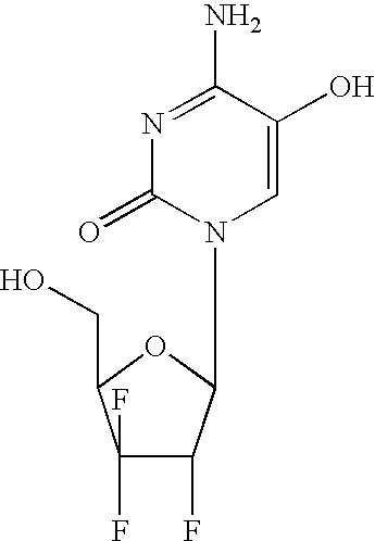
C1(F)(F)C(F)C(N2C=C(O)C(N)=NC2=O)OC1CO
